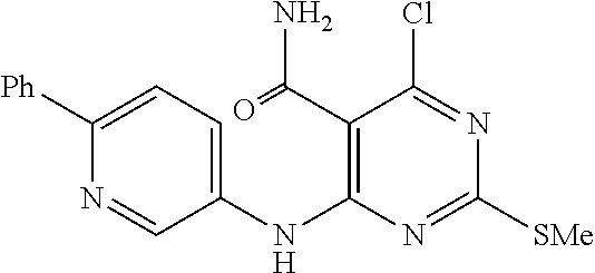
C1([Ph])=CC=C(NC2=C(C(=O)N)C(Cl)=NC([SMe])=N2)C=N1
